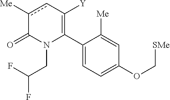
C1(C2=C([Y])cc([Me])C(=O)N2CC(F)F)=CC=C(OC[SMe])C=C1[Me]
